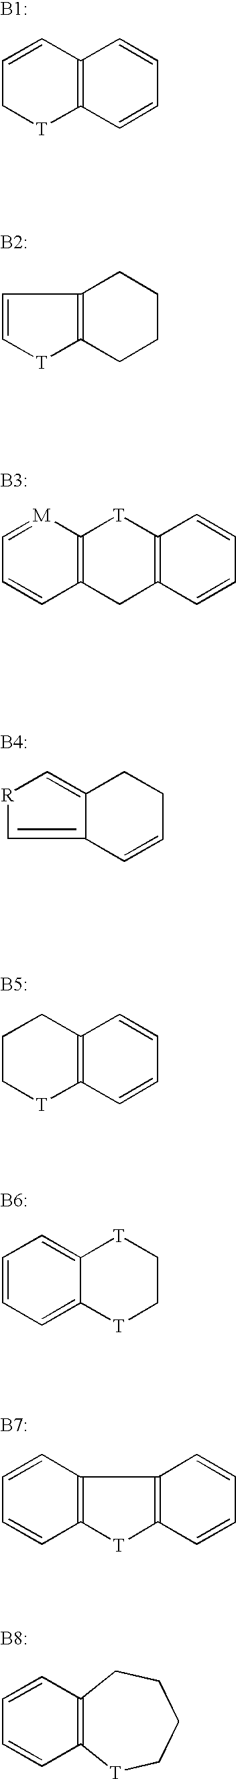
C12=C(C=CC=C1)[T]CC=C2.C12=C(CCCC1)[T]C=C2.C12=C(CC3=C([T]1)C=CC=C3)C=CC=[M]2.C12=C[R]C=C1C=CCC2.C12=C(C=CC=C1)[T]CCC2.C12=CC=CC=C1[T]CC[T]2.C12=C([T]C3=C1C=CC=C3)C=CC=C2.C12=C(C=CC=C1)[T]CCCC2
